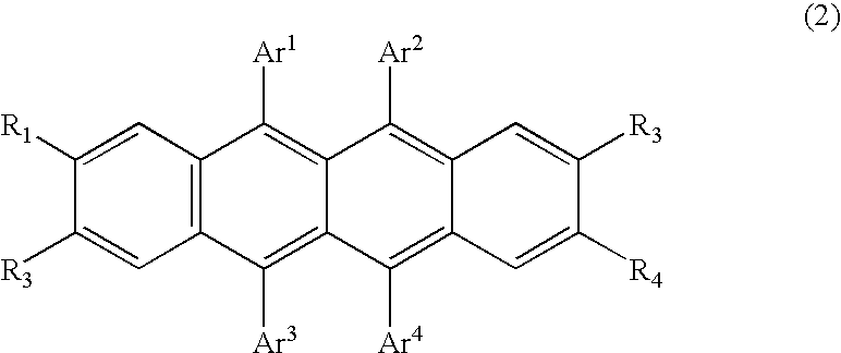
C12=C(C=C([R1])C([R3])=C1)C([Ar1])=C1C(=C2[Ar3])C([Ar4])=C2C(=C1[Ar2])C=C([R3])C([R4])=C2
